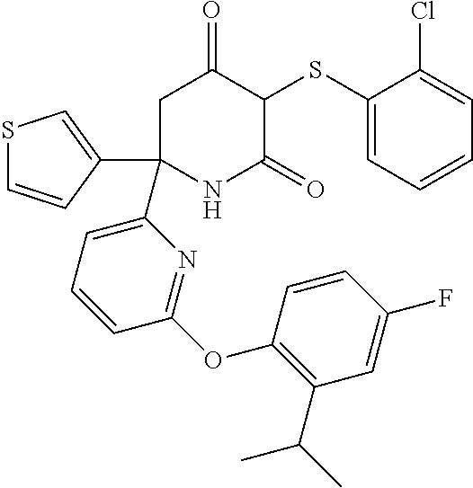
C1C(C2=CSC=C2)(C2=CC=CC(OC3=C(C(C)C)C=C(F)C=C3)=N2)NC(=O)C(SC2=CC=CC=C2Cl)C1=O
